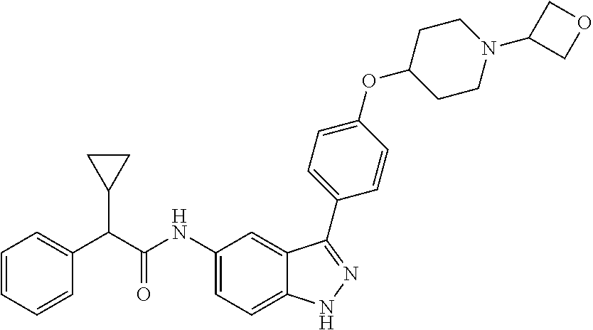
C(C(NC1=CC=C2C(=C1)C(C1=CC=C(OC3CCN(C4COC4)CC3)C=C1)=NN2)=O)(C1CC1)C1=CC=CC=C1
